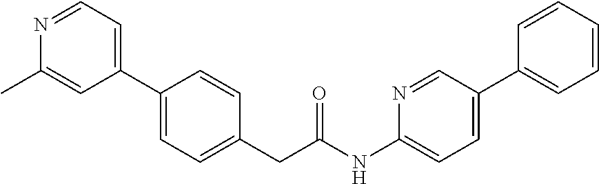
C1(C2=CC=C(CC(NC3=CC=C(C4=CC=CC=C4)C=N3)=O)C=C2)=CC=NC(C)=C1
